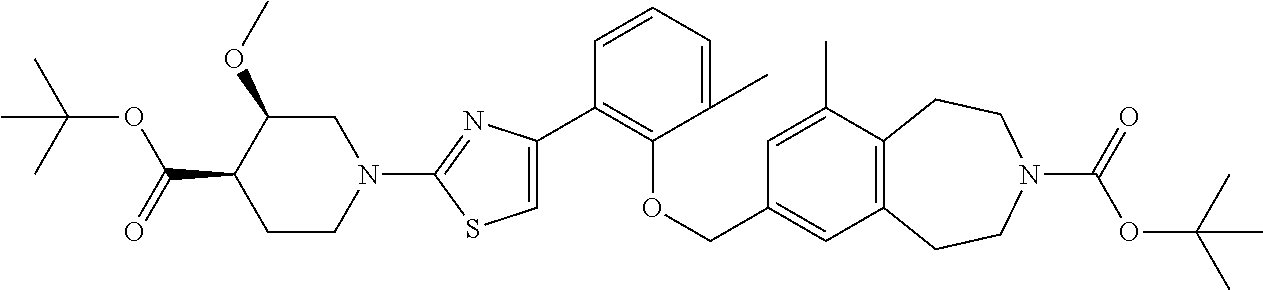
C1(C2=C(OCC3=CC4=C(C(C)=C3)CCN(C(=O)OC(C)(C)C)CC4)C(C)=CC=C2)=CSC(N2CC(OC)C(C(=O)OC(C)(C)C)CC2)=N1
